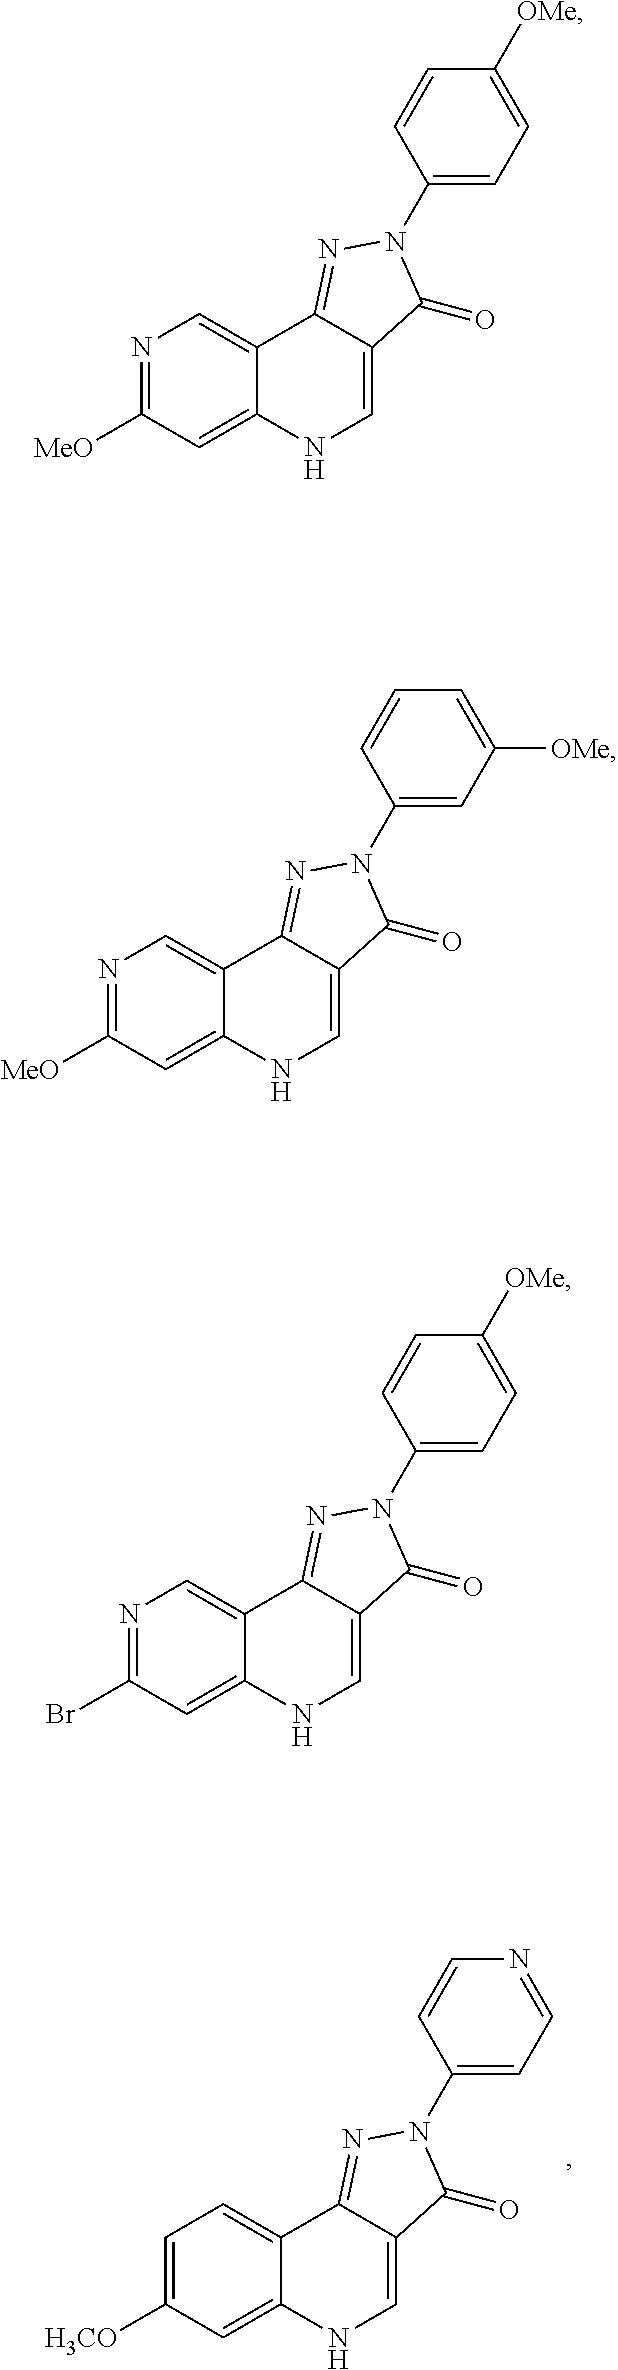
C1=C([H3CO])C=C2C(=C1)C1=NN(C3=CC=NC=C3)C(=O)C1=CN2.N1=C([MeO])C=C2C(=C1)C1=NN(C3=CC=C([OMe])C=C3)C(=O)C1=CN2.N1=C([MeO])C=C2C(=C1)C1=NN(C3=CC([OMe])=CC=C3)C(=O)C1=CN2.N1=C(Br)C=C2C(=C1)C1=NN(C3=CC=C([OMe])C=C3)C(=O)C1=CN2
